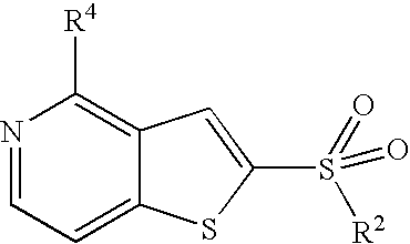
N1=CC=C2C(=C1[R4])C=C(S(=O)([R2])=O)S2
